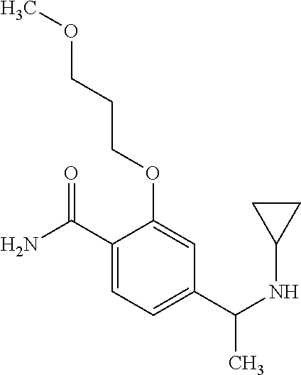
C(C1=CC=C(C(NC2CC2)C)C=C1OCCCOC)(N)=O
